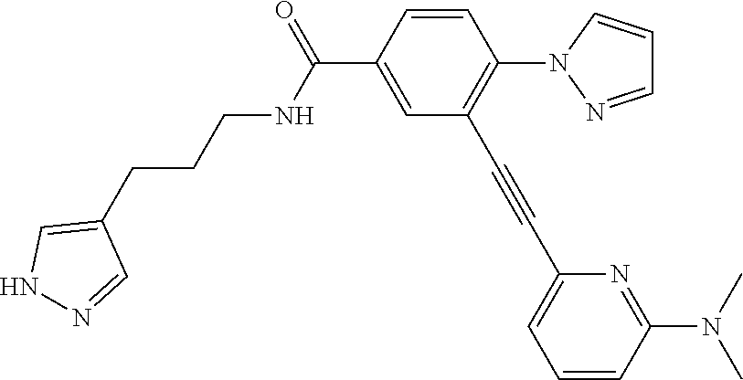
C1=CC(C(=O)NCCCC2=CNN=C2)=CC(C#CC2=CC=CC(N(C)C)=N2)=C1N1N=CC=C1
